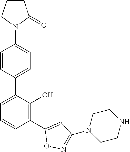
C1(N2C(=O)CCC2)=CC=C(C2=CC=CC(C3=CC(N4CCNCC4)=NO3)=C2O)C=C1
